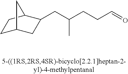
C(C(CCC=O)C)C1CC2CCC1C2
